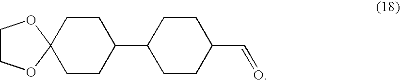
C1(C2CCC(C=O)CC2)CCC2(CC1)OCCO2
